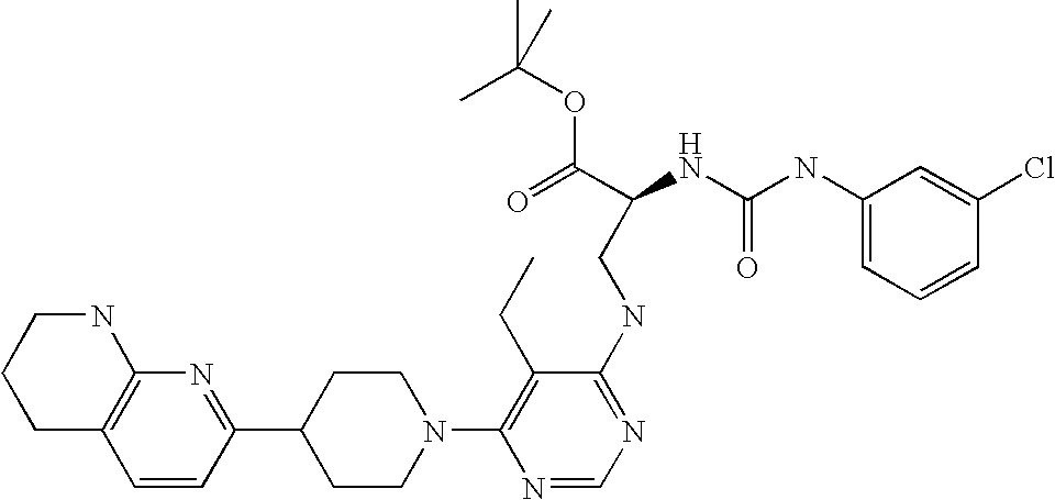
C1=CC(C2CCN(C3=C(CC)C(NCC(NC(NC4=CC=CC(Cl)=C4)=O)C(=O)OC(C)(C)C)=NC=N3)CC2)=NC2=C1CCCN2
